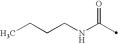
CCCCNC(=O)C
